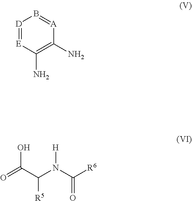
C(C([R5])N([H])C(=O)[R6])(=O)O.[D]1=[E]C(N)=C(N)[A]=B1
